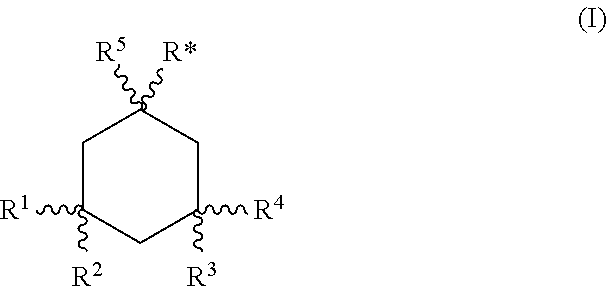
C1C([R1])([R2])CC([R3])([R4])CC1([R*])[R5]
